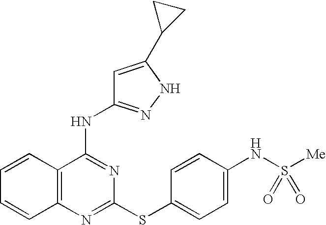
C1=CC2=C(C=C1)N=C(SC1=CC=C(NS([Me])(=O)=O)C=C1)N=C2NC1=NNC(C2CC2)=C1
